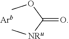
COC([NRu]C)=O.[Arb]
